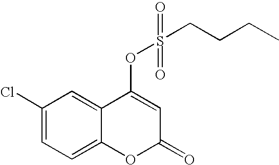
C1(Cl)=CC=C2C(=C1)C(OS(CCCC)(=O)=O)=CC(=O)O2
